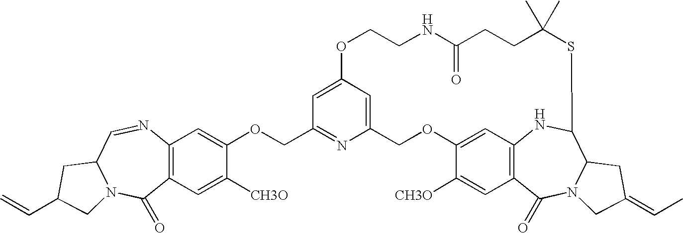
C12=C(C=C([CH3O])C(OCC3=NC4=CC(=C3)OCCNC(=O)CCC(C)(C)SC3C5N(C(=O)C6=C(C=C(OC4)C([CH3O])=C6)N3)CC(=CC)C5)=C1)C(=O)N1C(C=N2)CC(C=C)C1
